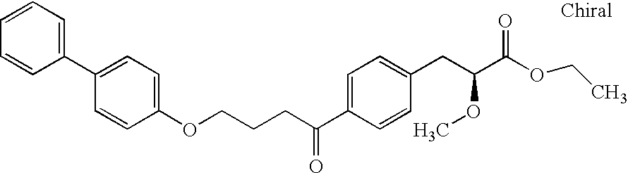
C1(C2=CC=C(OCCCC(C3=CC=C(CC(C(OCC)=O)OC)C=C3)=O)C=C2)=CC=CC=C1
